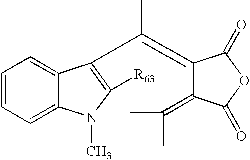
C1=CC=C2C(=C1)C(C(=C1C(=C(C)C)C(=O)OC1=O)C)=C([R63])N2C
